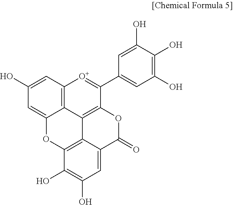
C1(O)=C(O)C(O)=CC(C2=[O+]C3=C4C(=CC(O)=C3)OC3=C5C4=C2OC(=O)C5=CC(O)=C3O)=C1
